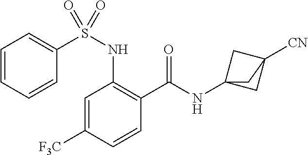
C1=C([F3C])C=CC(C(=O)NC23CC([CN])(C2)C3)=C1NS(C1=CC=CC=C1)(=O)=O
